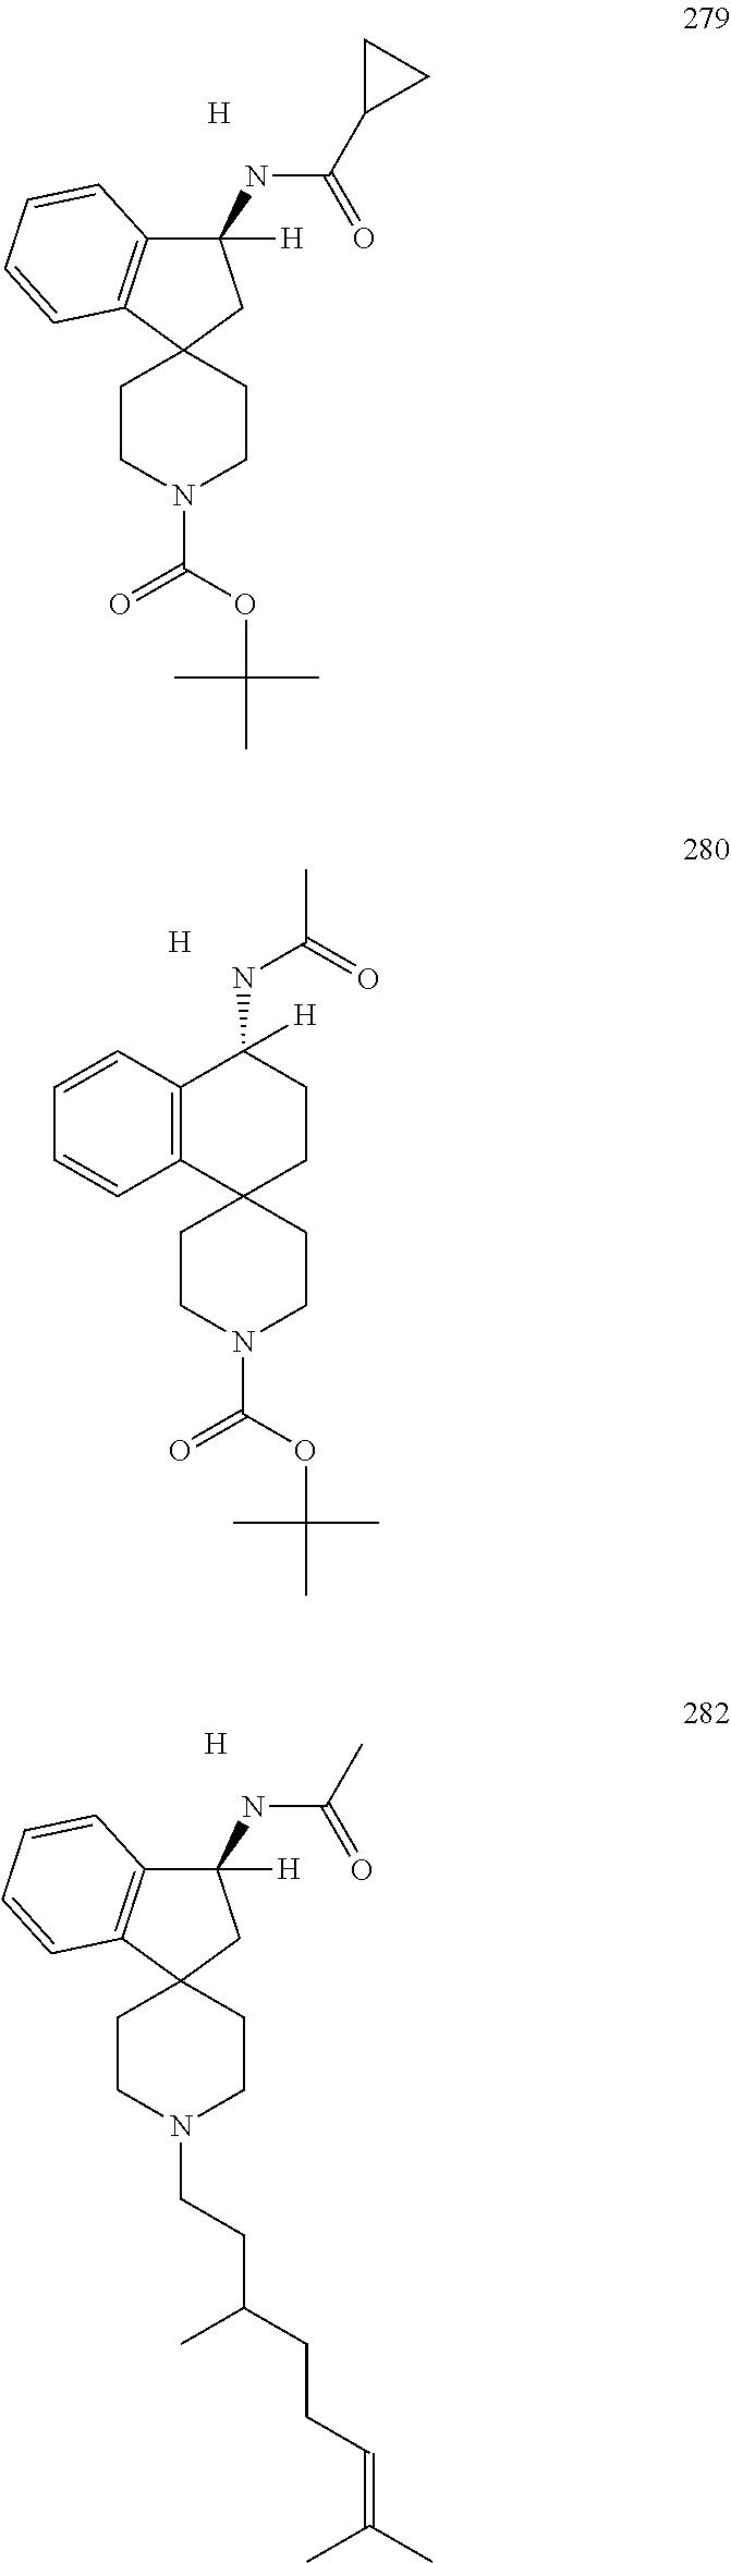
C12(CCN(C(OC(C)(C)C)=O)CC1)CC([H])(NC(C1CC1)=O)C1=C2C=CC=C1.[H].C12(CCN(C(OC(C)(C)C)=O)CC1)CCC([H])(NC(=O)C)C1=C2C=CC=C1.[H].C12(CCN(CCC(C)CCC=C(C)C)CC1)CC([H])(NC(C)=O)C1=C2C=CC=C1.[H]
